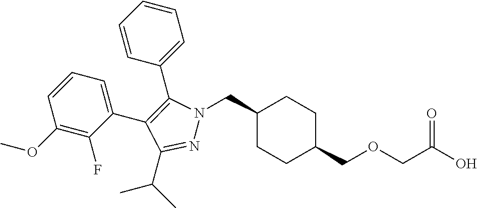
C1(CN2N=C(C(C)C)C(C3=CC=CC(OC)=C3F)=C2C2=CC=CC=C2)CCC(COCC(O)=O)CC1
